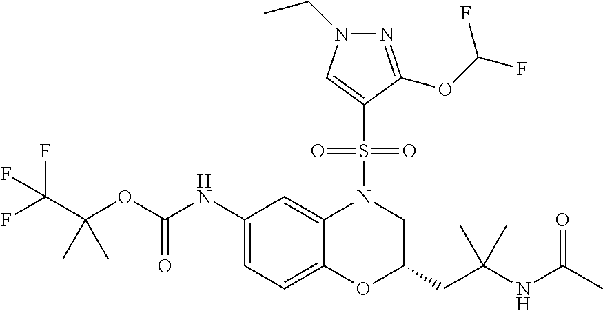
C1(NC(OC(C(F)(F)F)(C)C)=O)=CC=C2C(=C1)N(S(C1=CN(CC)N=C1OC(F)F)(=O)=O)CC(CC(NC(C)=O)(C)C)O2
